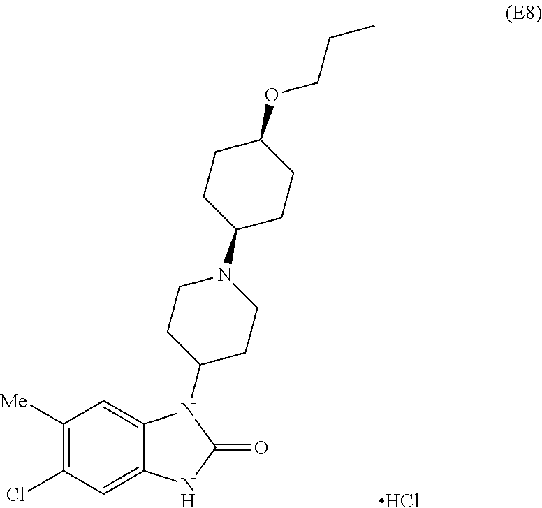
C1=C2C(=CC(Cl)=C1[Me])NC(=O)N2C1CCN(C2CCC(OCCC)CC2)CC1.Cl
